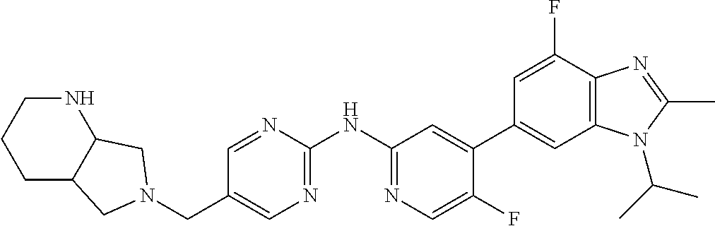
C(C1=CN=C(NC2=NC=C(F)C(C3=CC4=C(C(F)=C3)N=C(C)N4C(C)C)=C2)N=C1)N1CC2CCCNC2C1
